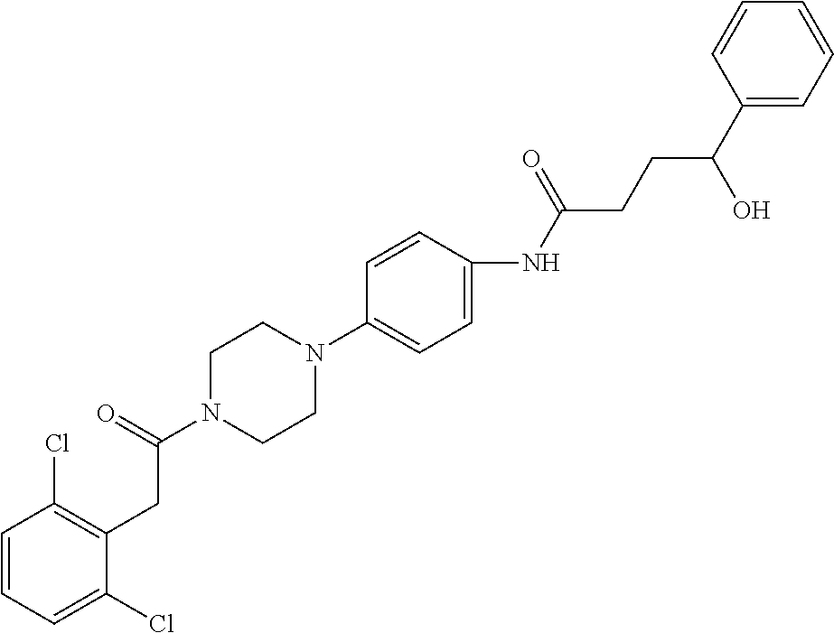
C1=CC=C(Cl)C(CC(N2CCN(C3=CC=C(NC(CCC(C4=CC=CC=C4)O)=O)C=C3)CC2)=O)=C1Cl
